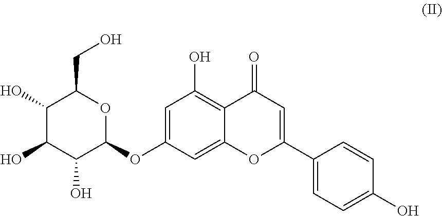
C1(O)C(O)C(O)C(OC2=CC(O)=C3C(=C2)OC(C2=CC=C(O)C=C2)=CC3=O)OC1CO
